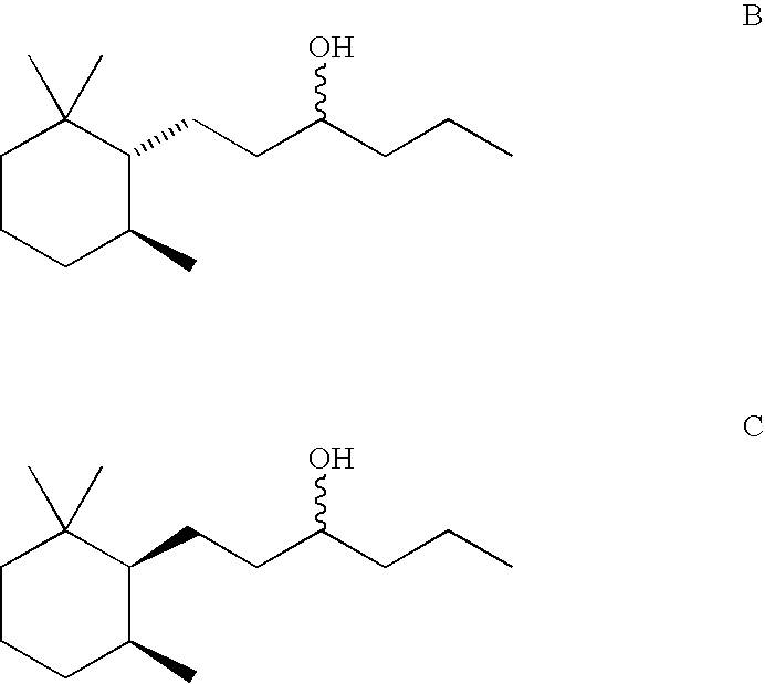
C1CCC(C)C(CCC(CCC)O)C1(C)C.C1CCC(C)C(CCC(CCC)O)C1(C)C
